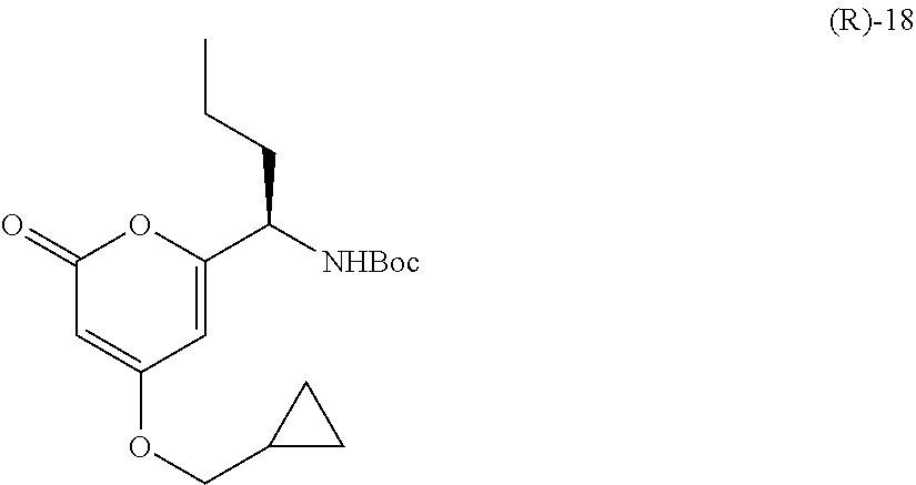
C1(=O)C=C(OCC2CC2)C=C(C([NHBoc])CCC)O1
